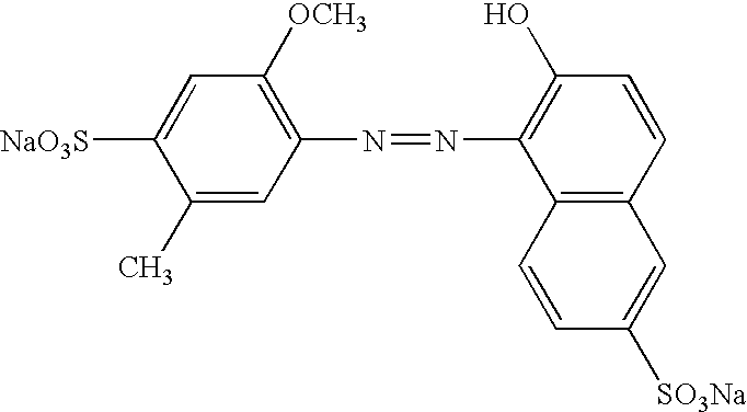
C1(C)=CC(N=NC2=C(O)C=CC3=C2C=CC([SO3Na])=C3)=C([OCH3])C=C1[NaO3S]
